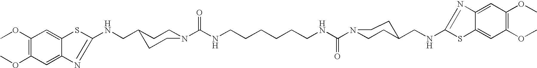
COC1=C(OC)C=C2C(=C1)SC(NCC1CCN(C(NCCCCCCNC(N3CCC(CNC4=NC5=CC(OC)=C(OC)C=C5S4)CC3)=O)=O)CC1)=N2
